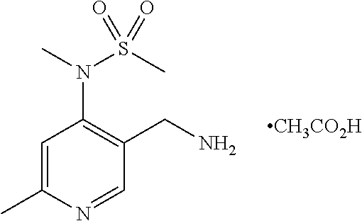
C1=C(C)N=CC(CN)=C1N(C)S(C)(=O)=O.[CH3CO2H]
